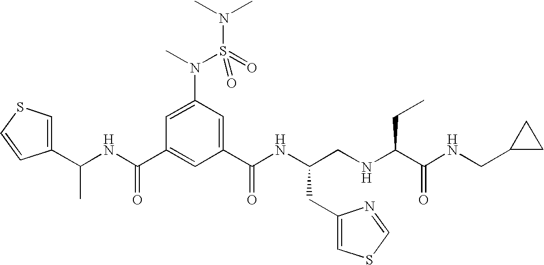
C1(C(NC(C2=CC(C(NC(CNC(C(NCC3CC3)=O)CC)CC3=CSC=N3)=O)=CC(N(S(=O)(=O)N(C)C)C)=C2)=O)C)=CSC=C1
